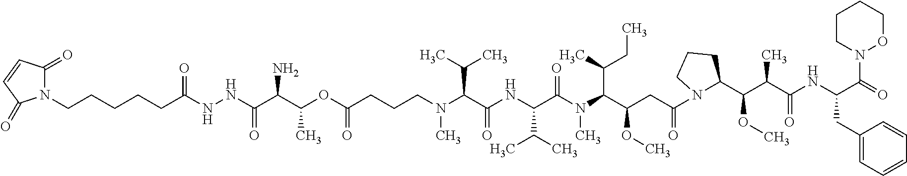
C(OC(C)C(C(NNC(CCCCCN1C(=O)C=CC1=O)=O)=O)N)(CCCN(C(C(NC(C(N(C(C(CC(=O)N1CCCC1C(OC)C(C(=O)NC(CC1=CC=CC=C1)C(=O)N1CCCCO1)C)OC)C(C)CC)C)=O)C(C)C)=O)C(C)C)C)=O
